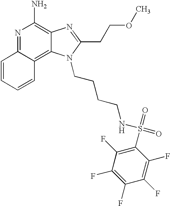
N1=C2C(=C3C(=C1N)N=C(CCOC)N3CCCCNS(=O)(=O)C1=C(F)C(F)=C(F)C(F)=C1F)C=CC=C2
